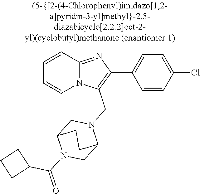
N12C(=NC(C3=CC=C(Cl)C=C3)=C1CN1CC3N(C(=O)C4CCC4)CC1CC3)C=CC=C2
